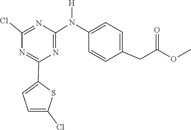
C1(C2=CC=C(Cl)S2)=NC(Cl)=NC(N(C2=CC=C(CC(OC)=O)C=C2)[H])=N1
